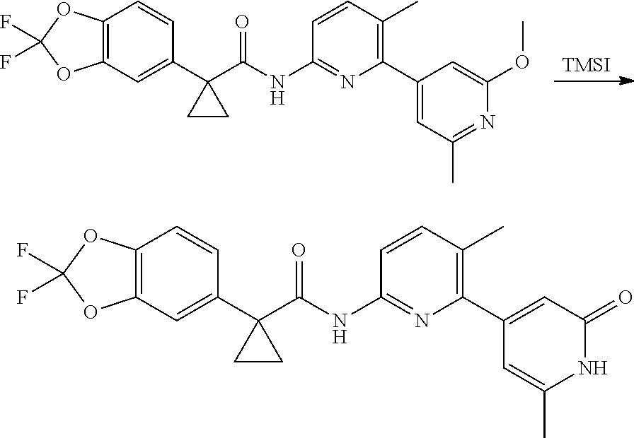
C12=C(C=C(C3(C(NC4=NC(C5=CC(=O)NC(C)=C5)=C(C)C=C4)=O)CC3)C=C1)OC(F)(F)O2.[TMSI].C12=C(C=C(C3(C(NC4=NC(C5=CC(C)=NC(OC)=C5)=C(C)C=C4)=O)CC3)C=C1)OC(F)(F)O2
